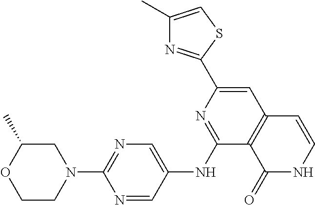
C1C(C)OCCN1C1=NC=C(NC2=NC(C3=NC(C)=CS3)=CC3=C2C(=O)NC=C3)C=N1
